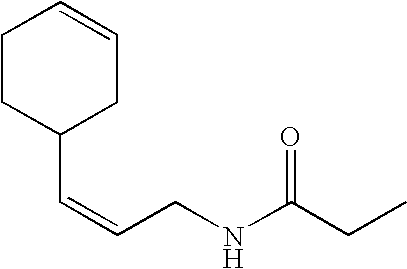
C1(C=CCNC(CC)=O)CC=CCC1
